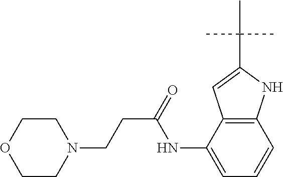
C(C(=O)NC1=CC=CC2=C1C=C(C(C)(C)C)N2)CN1CCOCC1
